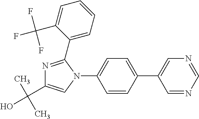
C1=CC(C2=CN=CN=C2)=CC=C1N1C(C2=CC=CC=C2C(F)(F)F)=NC(C(C)(C)O)=C1
